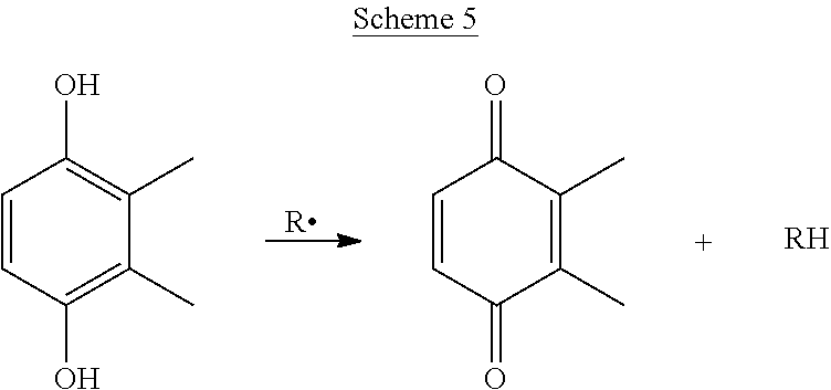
[R].C1=CC(O)=C(C)C(C)=C1O.C1=CC(=O)C(C)=C(C)C1=O.[RH]
